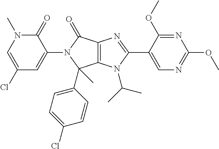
C1(Cl)=CN(C)C(=O)C(N2C(C3=CC=C(Cl)C=C3)(C)C3=C(C2=O)N=C(C2=CN=C(OC)N=C2OC)N3C(C)C)=C1
